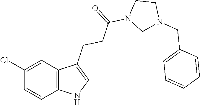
C12=C(C=C(Cl)C=C1)C(CCC(N1CN(CC3=CC=CC=C3)CC1)=O)=CN2
